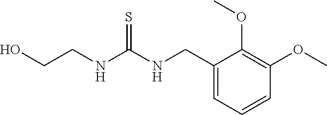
C1(CNC(NCCO)=S)=CC=CC(OC)=C1OC
